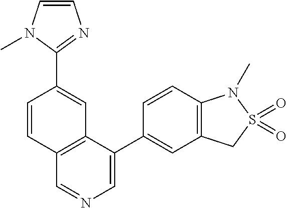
C1=CC(C2=NC=CN2C)=CC2=C1C=NC=C2C1=CC2=C(C=C1)N(C)S(=O)(=O)C2
